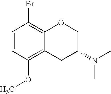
C1=CC(OC)=C2C(=C1Br)OCC(N(C)C)C2
